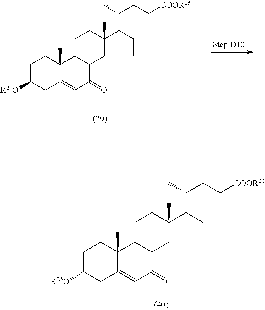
C1C([R21O])CC2=CC(=O)C3C(C2(C)C1)CCC1(C)C3CCC1C(CC[COOR23])C.C1C([R25O])CC2=CC(=O)C3C(C2(C)C1)CCC1(C)C3CCC1C(CC[COOR23])C
